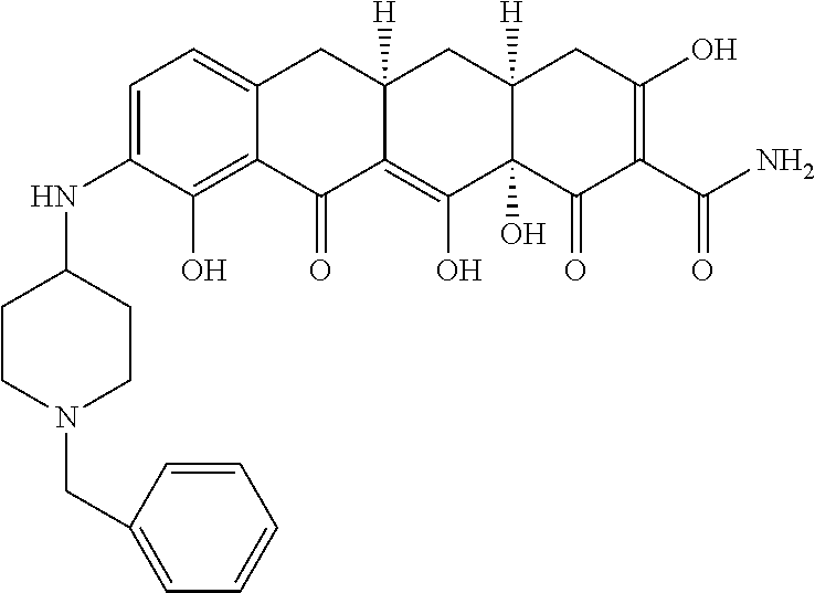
C1=C(NC2CCN(CC3=CC=CC=C3)CC2)C(O)=C2C(=C1)CC1([H])C(=C(O)C3(O)C([H])(C1)CC(O)=C(C(N)=O)C3=O)C2=O
